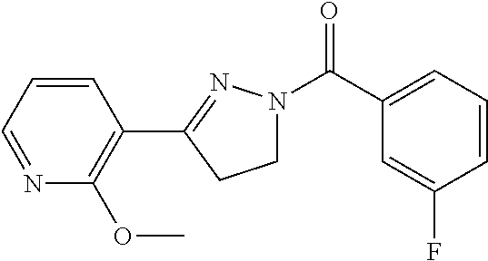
C1(C2=NN(C(C3=CC=CC(F)=C3)=O)CC2)=C(OC)N=CC=C1
